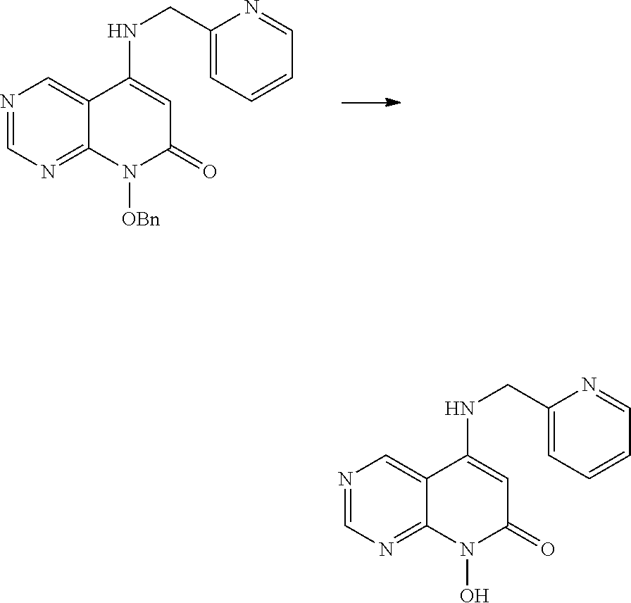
N1=CN=C2C(=C1)C(NCC1=CC=CC=N1)=CC(=O)N2[OBn].N1=CN=C2C(=C1)C(NCC1=CC=CC=N1)=CC(=O)N2O
